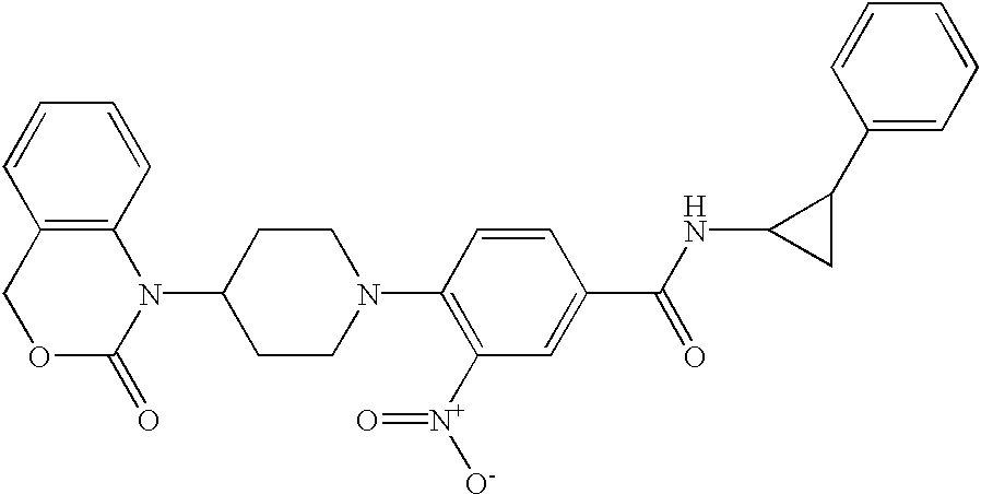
C1=CC2=C(C=C1)N(C1CCN(C3=C([N+]([O-])=O)C=C(C(NC4CC4C4=CC=CC=C4)=O)C=C3)CC1)C(=O)OC2
